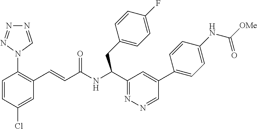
C1=CC(Cl)=CC(C=CC(NC(C2=NN=CC(C3=CC=C(NC([OMe])=O)C=C3)=C2)CC2=CC=C(F)C=C2)=O)=C1N1C=NN=N1
